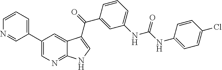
C1(C2=CC=CN=C2)=CN=C2C(=C1)C(C(C1=CC(NC(=O)NC3=CC=C(Cl)C=C3)=CC=C1)=O)=CN2
